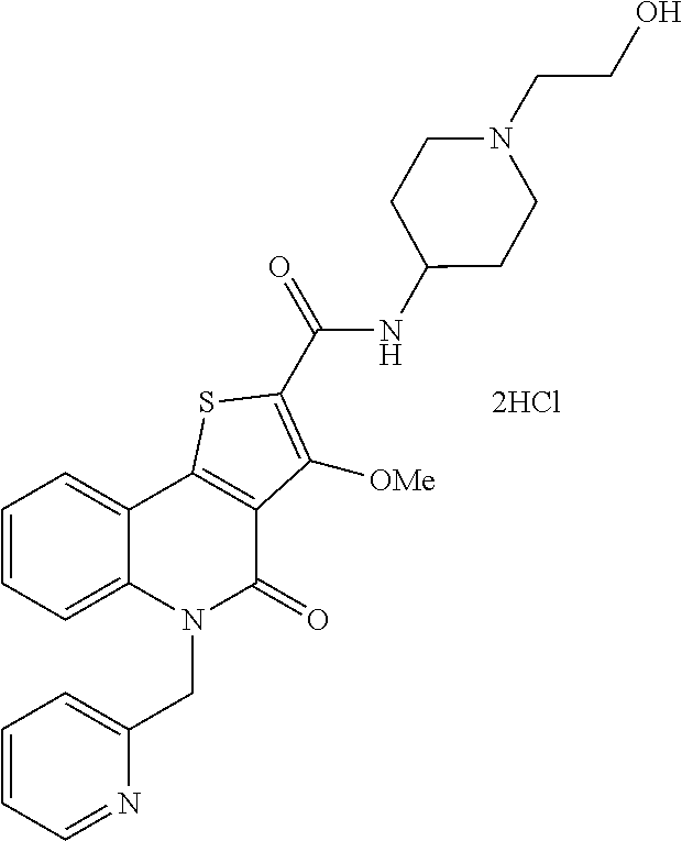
C1(CN2C(=O)C3=C(C4=CC=CC=C24)SC(C(=O)NC2CCN(CCO)CC2)=C3[OMe])=CC=CC=N1
